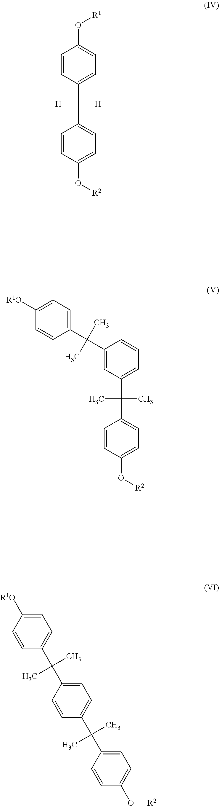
C1=CC(C([H])([H])C2=CC=C(O[R2])C=C2)=CC=C1O[R1].C1([R1O])=CC=C(C(C2=CC(C(C)(C)C3=CC=C(O[R2])C=C3)=CC=C2)(C)C)C=C1.C1=CC([R1O])=CC=C1C(C1=CC=C(C(C2=CC=C(O[R2])C=C2)(C)C)C=C1)(C)C
